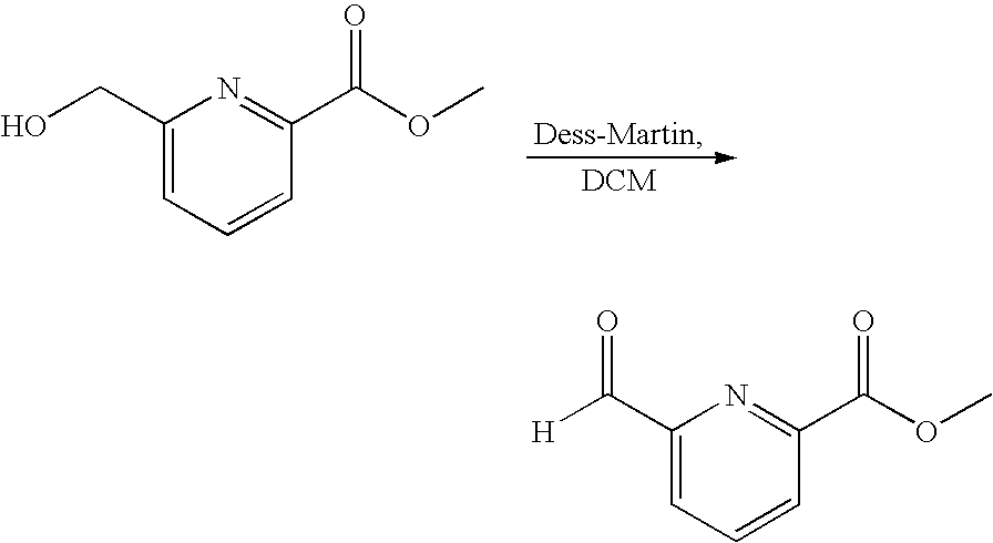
C1(CO)=CC=CC(C(OC)=O)=N1.C1(C([H])=O)=CC=CC(C(OC)=O)=N1
